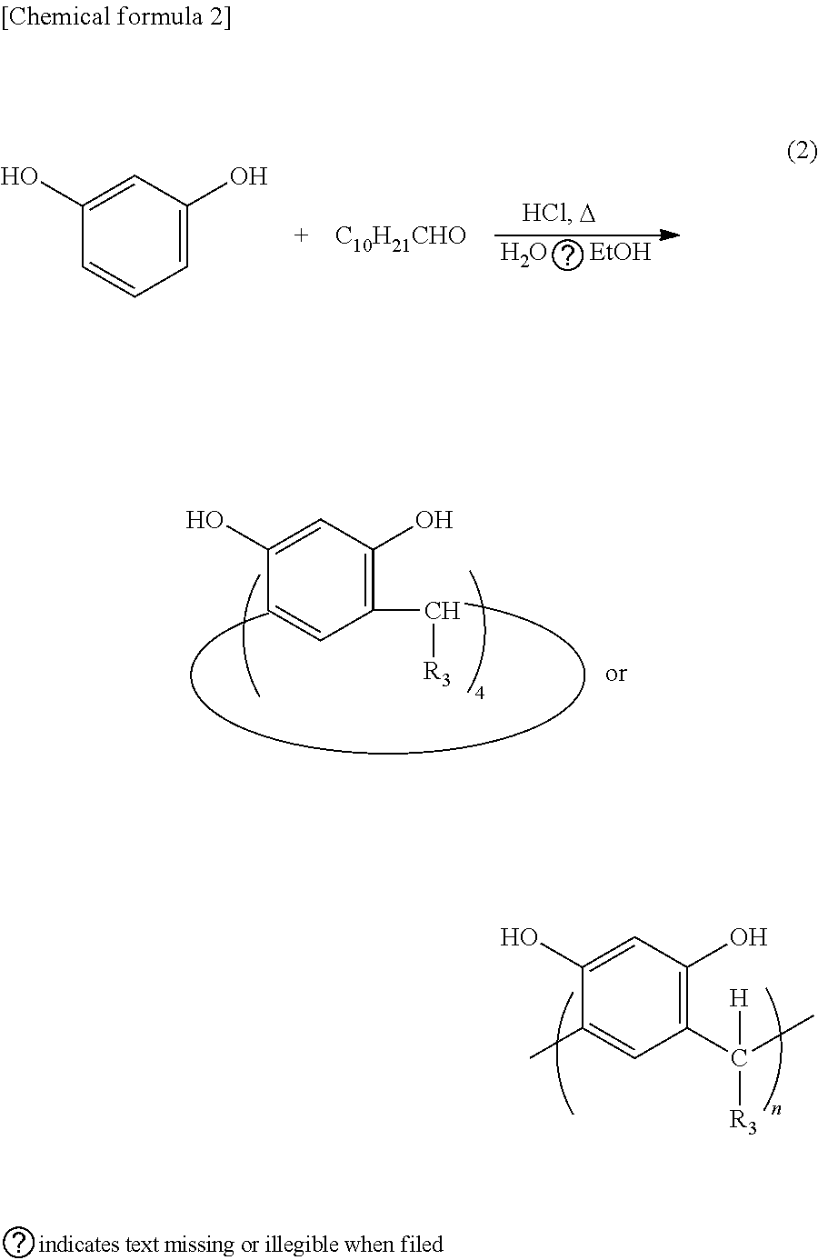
C1(C(C)([H])[R3])=C(O)C=C(O)C(C)=C1.[R3]CC1=C(O)C=C(O)C=C1.O.C1=C(O)C=C(O)C=C1.[C10H21CHO].[EtOH]
